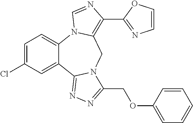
C1=C(Cl)C=C2C(=C1)N1C(=C(C3=NC=CO3)N=C1)CN1C2=NN=C1COC1=CC=CC=C1
